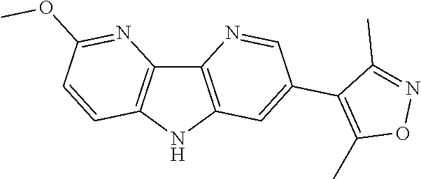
C12=C(NC3=C1N=C(OC)C=C3)C=C(C1=C(C)ON=C1C)C=N2
